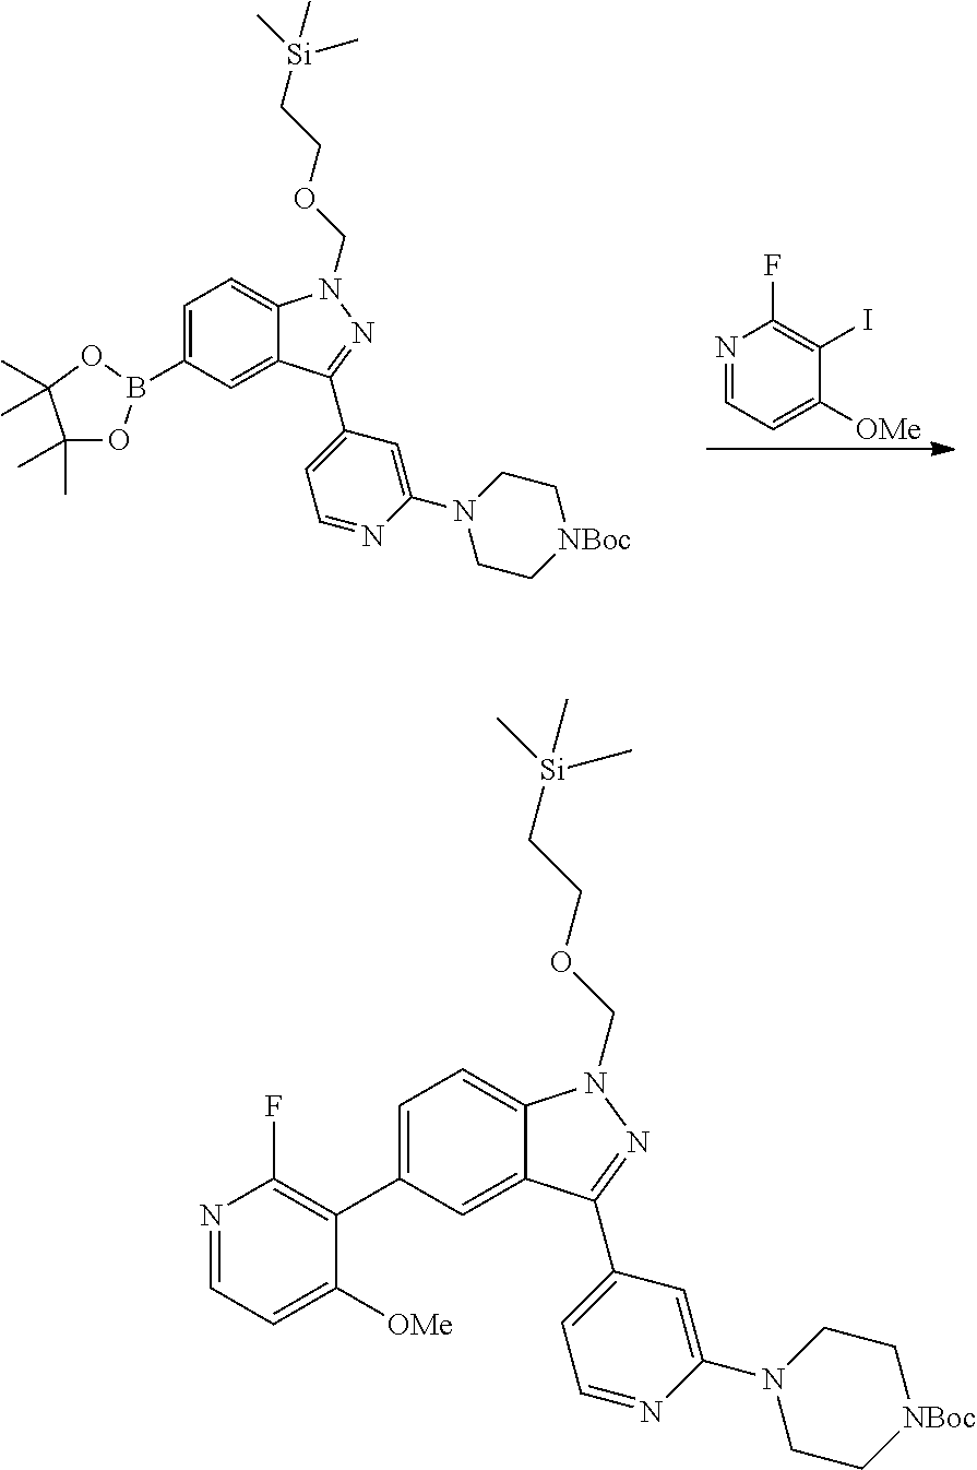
N1=CC=C([OMe])C(I)=C1F.C1=C(B2OC(C)(C)C(C)(C)O2)C=C2C(=C1)N(COCC[Si](C)(C)C)N=C2C1=CC=NC(N2CC[NBoc]CC2)=C1.C1=C(C2=C(F)N=CC=C2[OMe])C=C2C(=C1)N(COCC[Si](C)(C)C)N=C2C1=CC=NC(N2CC[NBoc]CC2)=C1
